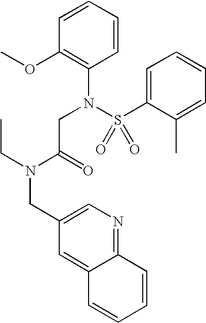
C1=CC=CC(OC)=C1N(S(C1=CC=CC=C1C)(=O)=O)CC(N(CC1=CN=C2C(=C1)C=CC=C2)CC)=O
